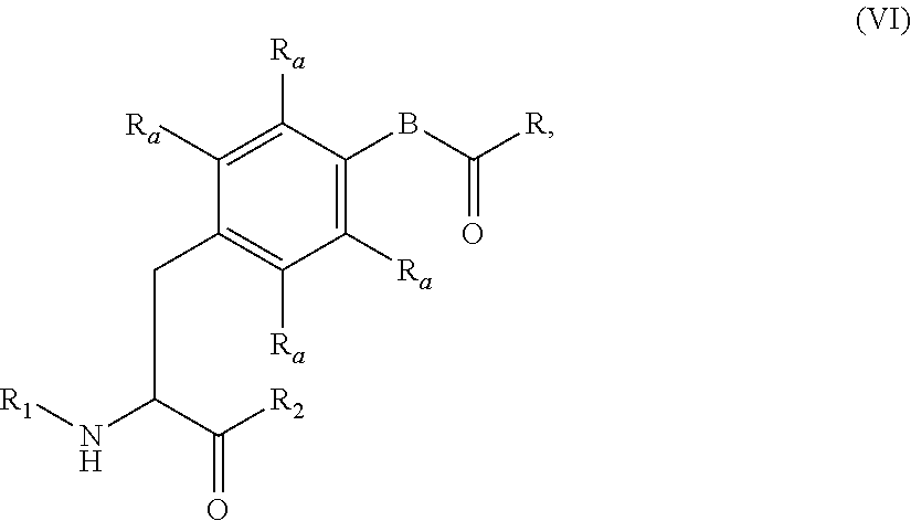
C(C1=C([Ra])C([Ra])=C(BC([R])=O)C([Ra])=C1[Ra])C(N[R1])C([R2])=O
